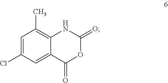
C1=C(Cl)C=C2C(=C1C)NC(=O)OC2=O
